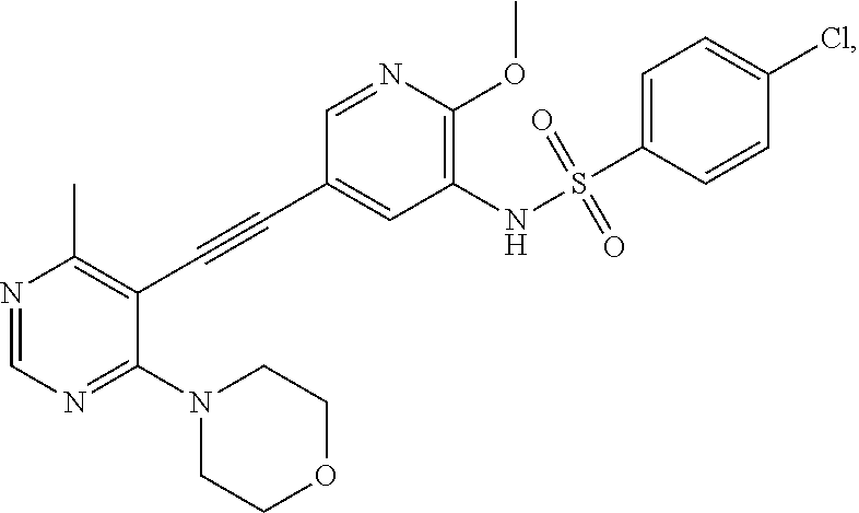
N1=CN=C(N2CCOCC2)C(C#CC2=CC(NS(C3=CC=C(Cl)C=C3)(=O)=O)=C(OC)N=C2)=C1C
